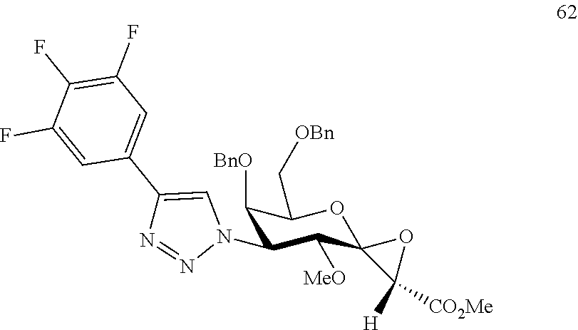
C1([BnO])C(N2C=C(C3=CC(F)=C(F)C(F)=C3)N=N2)C([MeO])C2(OC1C[OBn])C([H])([CO2Me])O2
